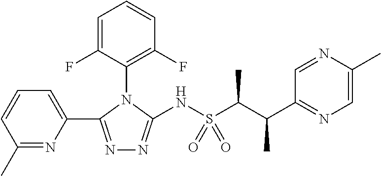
C1=C(F)C(N2C(NS(C(C(C3=NC=C(C)N=C3)C)C)(=O)=O)=NN=C2C2=CC=CC(C)=N2)=C(F)C=C1
